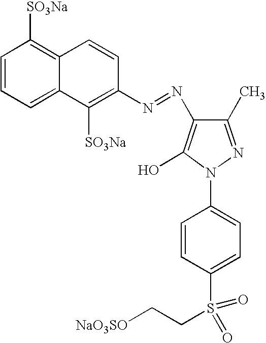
C1(N2C(O)=C(N=NC3=C([SO3Na])C4=CC=CC([SO3Na])=C4C=C3)C(C)=N2)=CC=C(S(CC[NaO3SO])(=O)=O)C=C1
